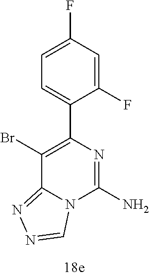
BrC1=C(C2=CC=C(F)C=C2F)N=C(N)N2C1=NN=C2
